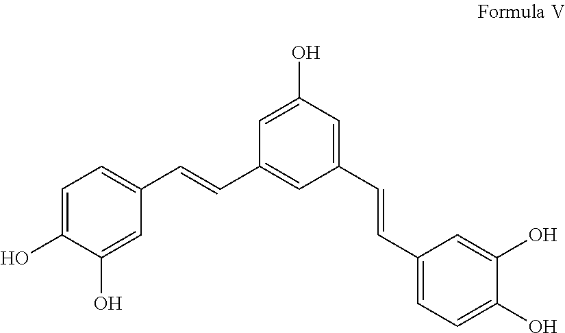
C1(C=CC2=CC=C(O)C(O)=C2)=CC(O)=CC(C=CC2=CC=C(O)C(O)=C2)=C1
